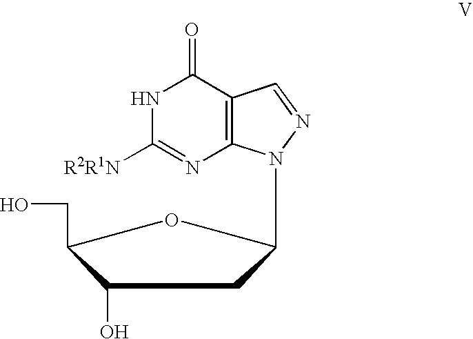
N1C([R2R1N])=NC2=C(C1=O)C=NN2C1CC(O)C(CO)O1
